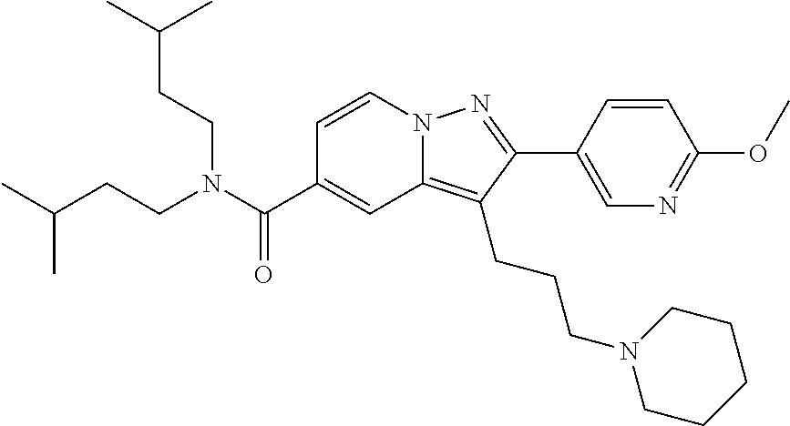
C1=CN2C(=C(CCCN3CCCCC3)C(C3=CN=C(OC)C=C3)=N2)C=C1C(N(CCC(C)C)CCC(C)C)=O
